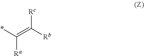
[Rc]C([Rb])=C(*)[Ra]
